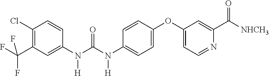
C1=CC(OC2=CC=NC(C([NHCH3])=O)=C2)=CC=C1N(C(N([H])C1=CC(C(F)(F)F)=C(Cl)C=C1)=O)[H]
